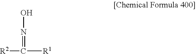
[R2]C([R1])=NO
